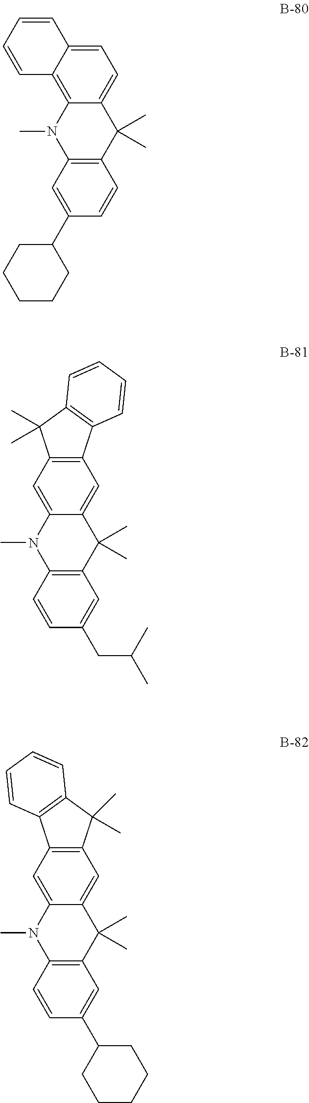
C1=C2C(=C3C(=C1)C(C)(C)C1=C(N3C)C=C(C3CCCCC3)C=C1)C=CC=C2.C12=C(C=C3C(=C1)C(C)(C)C1=C(N3C)C=CC(C3CCCCC3)=C1)C1=C(C2(C)C)C=CC=C1.C12=C(C=C3C(=C1)C(C)(C)C1=C(N3C)C=CC(CC(C)C)=C1)C(C)(C)C1=C2C=CC=C1
